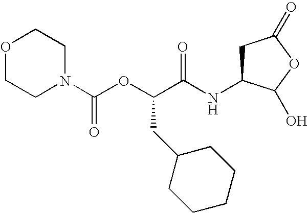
O1CCN(C(OC(C(NC2CC(=O)OC2O)=O)CC2CCCCC2)=O)CC1
